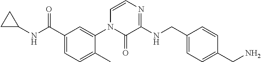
C1(C(=O)NC2CC2)=CC=C(C)C(N2C(=O)C(NCC3=CC=C(CN)C=C3)=NC=C2)=C1
